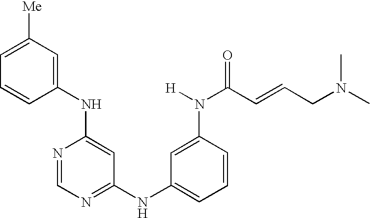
C1(NC2=CC([Me])=CC=C2)=CC(NC2=CC=CC(N(C(C=CCN(C)C)=O)[H])=C2)=NC=N1
